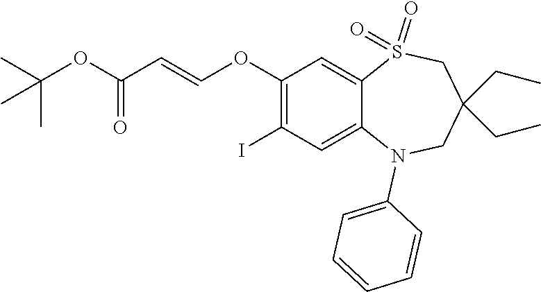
C1=CC=C(N2C3=CC(I)=C(OC=CC(=O)OC(C)(C)C)C=C3S(=O)(=O)CC(CC)(CC)C2)C=C1
